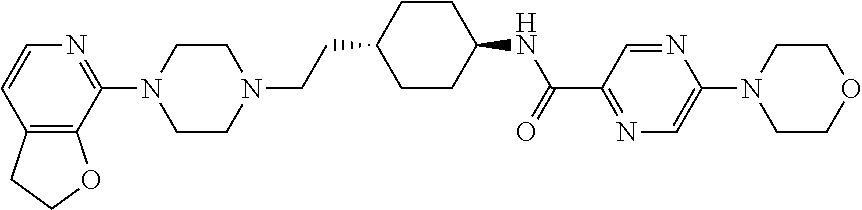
C12=C(C(N3CCN(CCC4CCC(NC(C5=NC=C(N6CCOCC6)N=C5)=O)CC4)CC3)=NC=C1)OCC2
